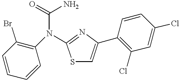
C1=CC(Br)=C(N(C(=O)N)C2=NC(C3=C(Cl)C=C(Cl)C=C3)=CS2)C=C1
